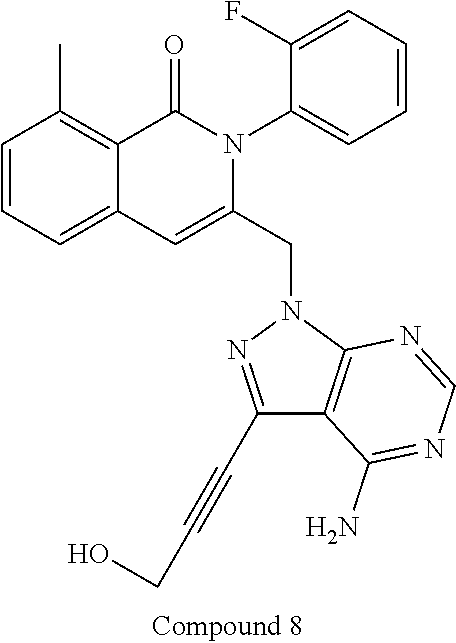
C1=CC=C2C(=C1C)C(=O)N(C1=CC=CC=C1F)C(CN1N=C(C#CCO)C3=C1N=CN=C3N)=C2
